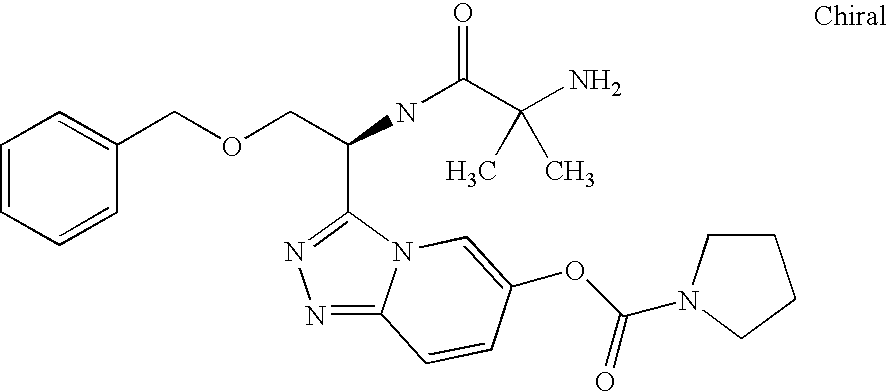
C(NC(=O)C(N)(C)C)(COCC1=CC=CC=C1)C1=NN=C2N1C=C(OC(=O)N1CCCC1)C=C2
